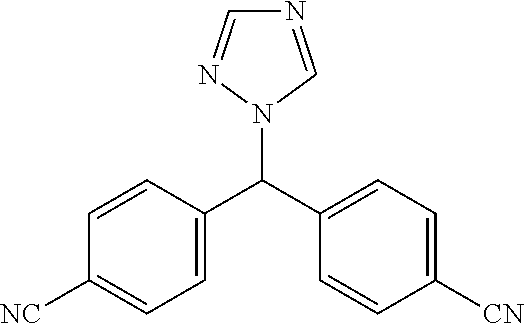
C1=CC(C(C2=CC=C([CN])C=C2)N2C=NC=N2)=CC=C1[NC]
